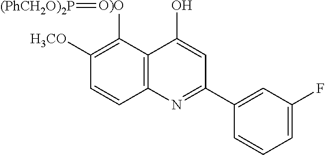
C12=C(C([O)O]=[(PhCH2O)2P])=C([H3CO])C=C1)C(O)=CC(C1=CC(F)=CC=C1)=N2
